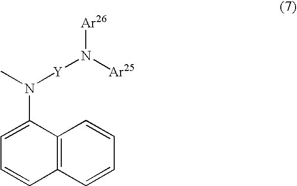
N([Y]N([Ar26])[Ar25])(C1=CC=CC2=C1C=CC=C2)C
